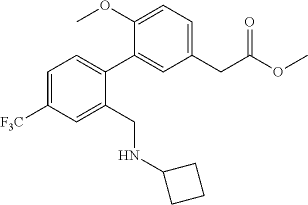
C1=C([F3C])C=C(CNC2CCC2)C(C2=CC(CC(OC)=O)=CC=C2OC)=C1
